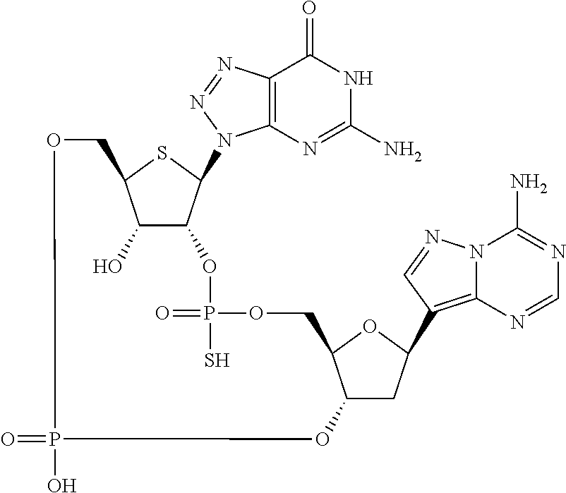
C12=C(N=NN1C1C3C(O)C(S1)COP(O)(=O)OC1CC(C4=C5N(C(N)=NC=N5)N=C4)OC1COP(=O)(S)O3)C(=O)NC(N)=N2
